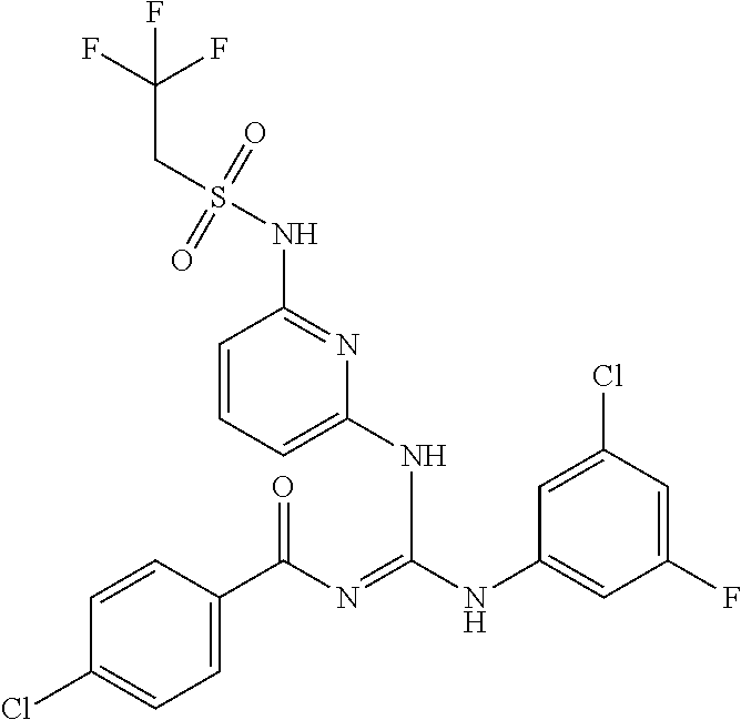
C1=CC(C(N=C(NC2=CC(F)=CC(Cl)=C2)NC2=CC=CC(NS(CC(F)(F)F)(=O)=O)=N2)=O)=CC=C1Cl
